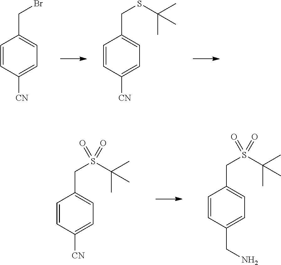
C1=C([CN])C=CC(CSC(C)(C)C)=C1.C1=C([CN])C=CC(CBr)=C1.C1=C([CN])C=CC(CS(C(C)(C)C)(=O)=O)=C1.C1=C(CN)C=CC(CS(C(C)(C)C)(=O)=O)=C1
